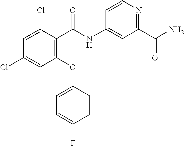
C1(OC2=CC=C(F)C=C2)=C(C(NC2=CC(C(N)=O)=NC=C2)=O)C(Cl)=CC(Cl)=C1
